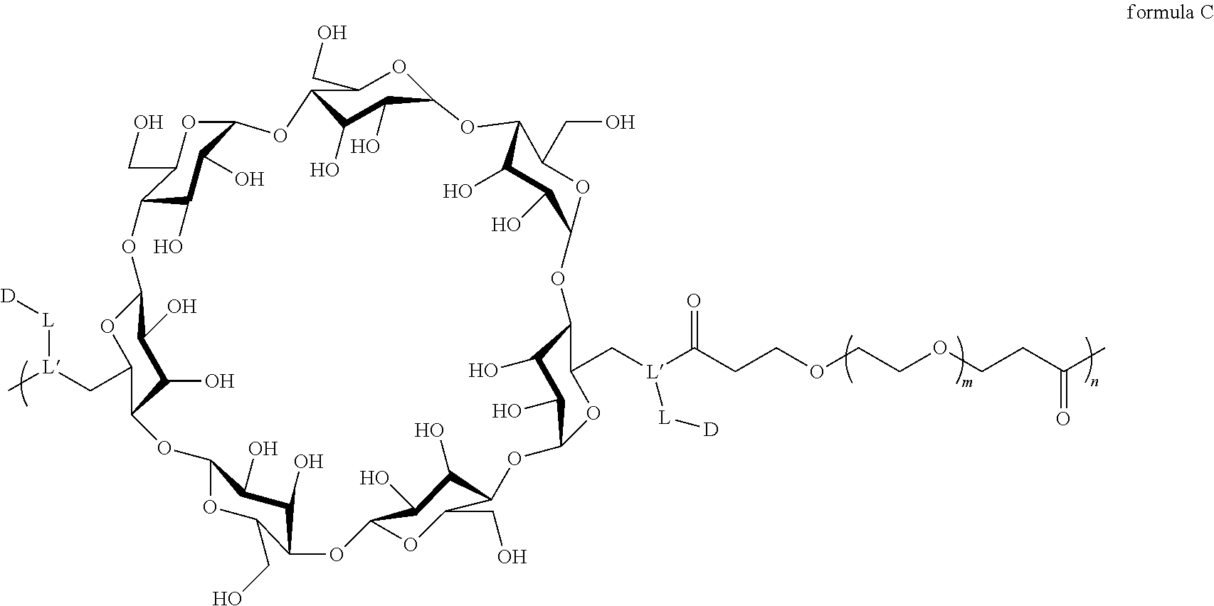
C12OC(CO)C(C(O)C1O)OC1C(O)C(O)C(C(CO)O1)OC1C(O)C(O)C(C(C[L](C)[L][D])O1)OC1C(O)C(O)C(C(CO)O1)OC1OC(CO)C(C(O)C1O)OC1OC(C[L](C(CCOCCOCCC(C)=O)=O)[L][D])C(C(O)C1O)OC1OC(CO)C(C(O)C1O)O2
